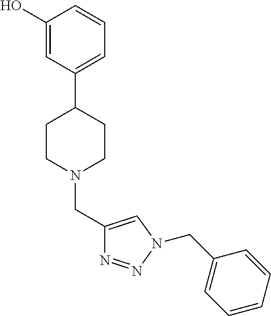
C1(O)=CC(C2CCN(CC3=CN(CC4=CC=CC=C4)N=N3)CC2)=CC=C1
